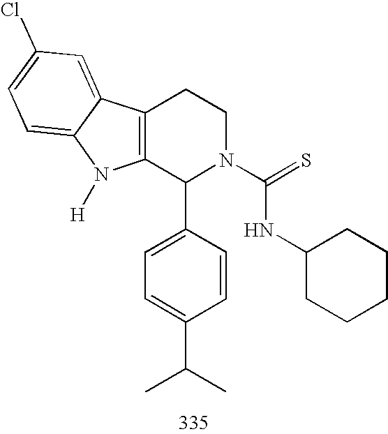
C12=C(C(C3=CC=C(C(C)C)C=C3)N(C(NC3CCCCC3)=S)CC1)N([H])C1=CC=C(Cl)C=C21
